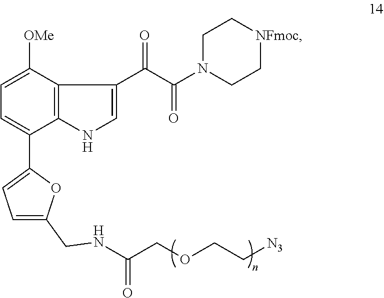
C1=C(C2=CC=C(CNC(COCC[N3])=O)O2)C2=C(C([OMe])=C1)C(C(C(N1CC[NFmoc]CC1)=O)=O)=CN2
